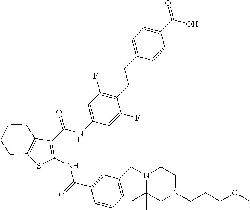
OC(C1=CC=C(CCC2=C(F)C=C(NC(C3=C(NC(C4=CC(CN5C(C)(C)CN(CCCOC)CC5)=CC=C4)=O)SC4=C3CCCC4)=O)C=C2F)C=C1)=O
